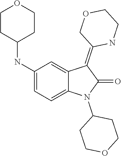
C1(N2C(=O)C(=C3COCCN3)C3=CC(NC4CCOCC4)=CC=C23)CCOCC1
